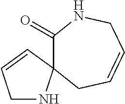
C1(=O)NCC=CCC12NCC=C2
